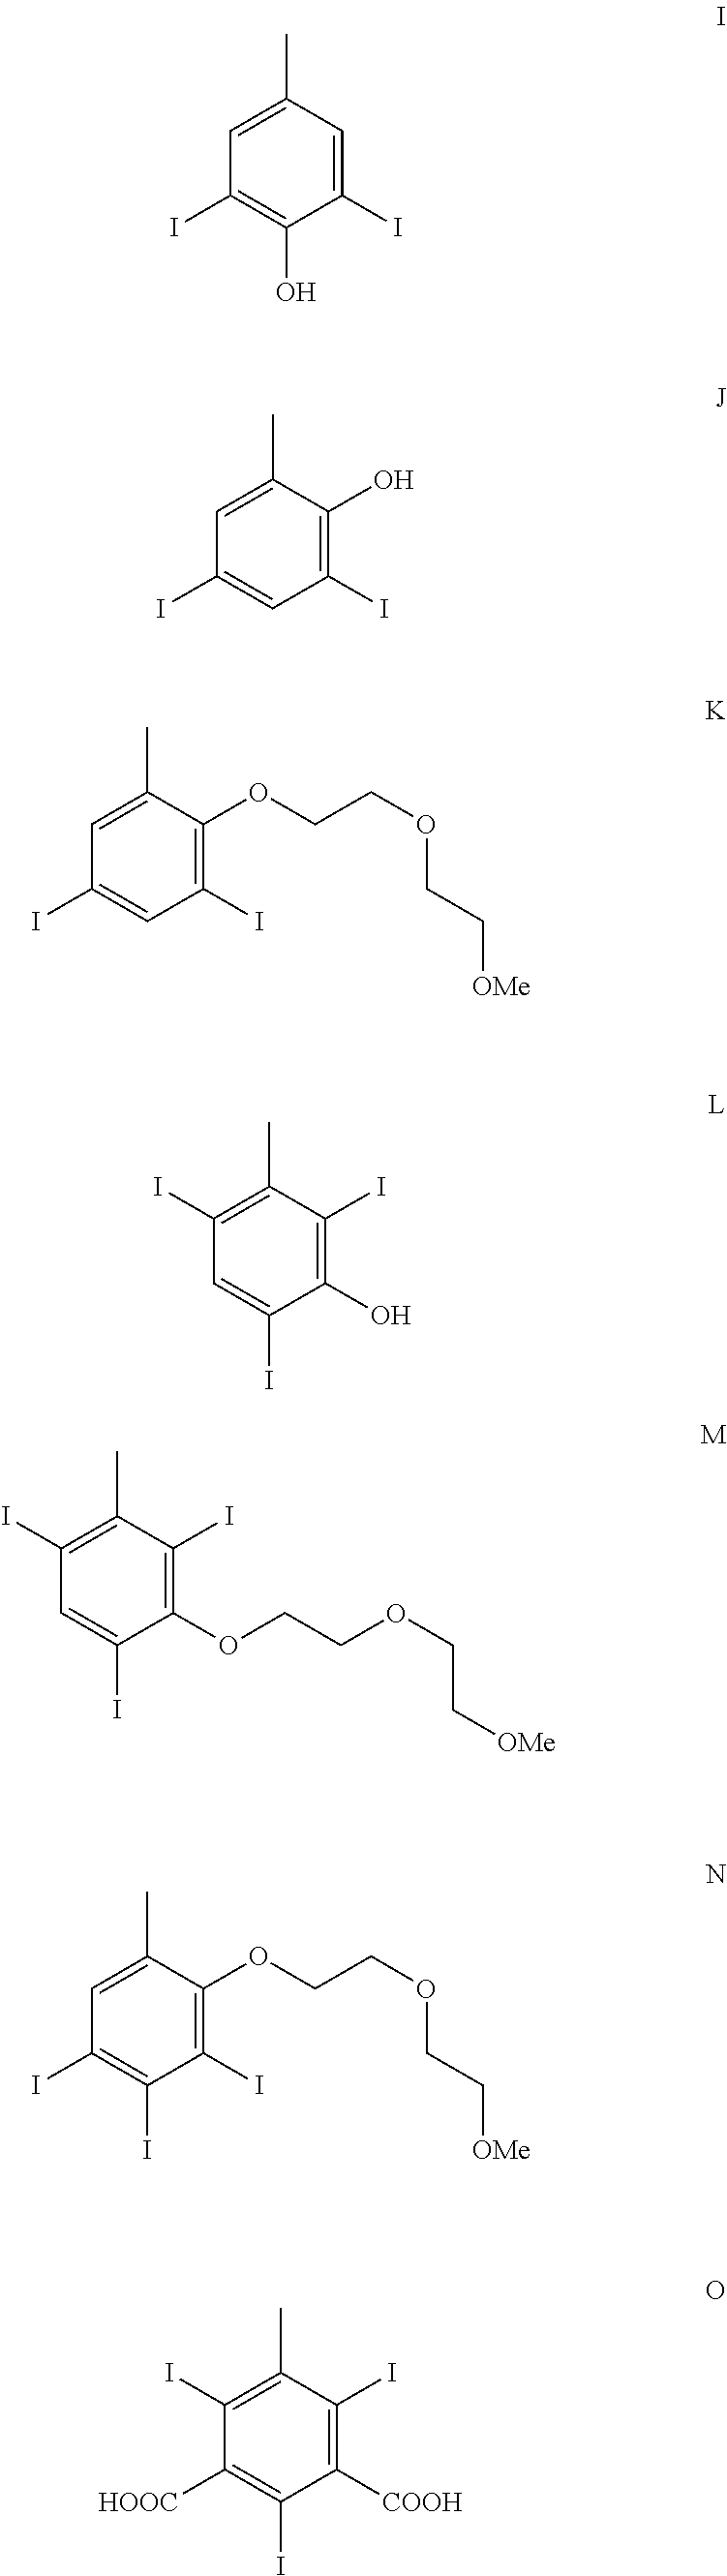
C1=C(C)C=C(I)C(O)=C1I.C1=C(C)C(O)=C(I)C=C1I.C1=C(C)C(OCCOCC[OMe])=C(I)C=C1I.C1(I)=C(C)C(I)=C(O)C(I)=C1.C1(I)=C(C)C(I)=C(OCCOCC[OMe])C(I)=C1.C1=C(C)C(OCCOCC[OMe])=C(I)C(I)=C1I.C1(I)=C(C)C(I)=C([COOH])C(I)=C1[HOOC]
